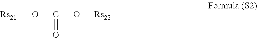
[Rs21]OC(O[Rs22])=O
